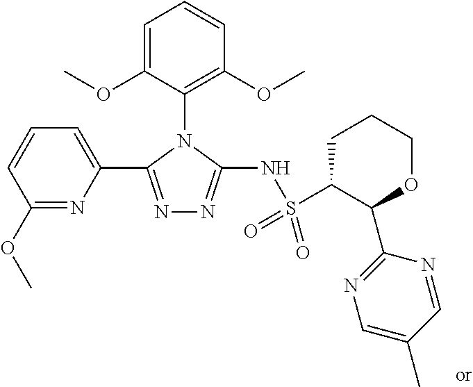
C1=C(OC)C(N2C(C3=CC=CC(OC)=N3)=NN=C2NS(C2CCCOC2C2=NC=C(C)C=N2)(=O)=O)=C(OC)C=C1
